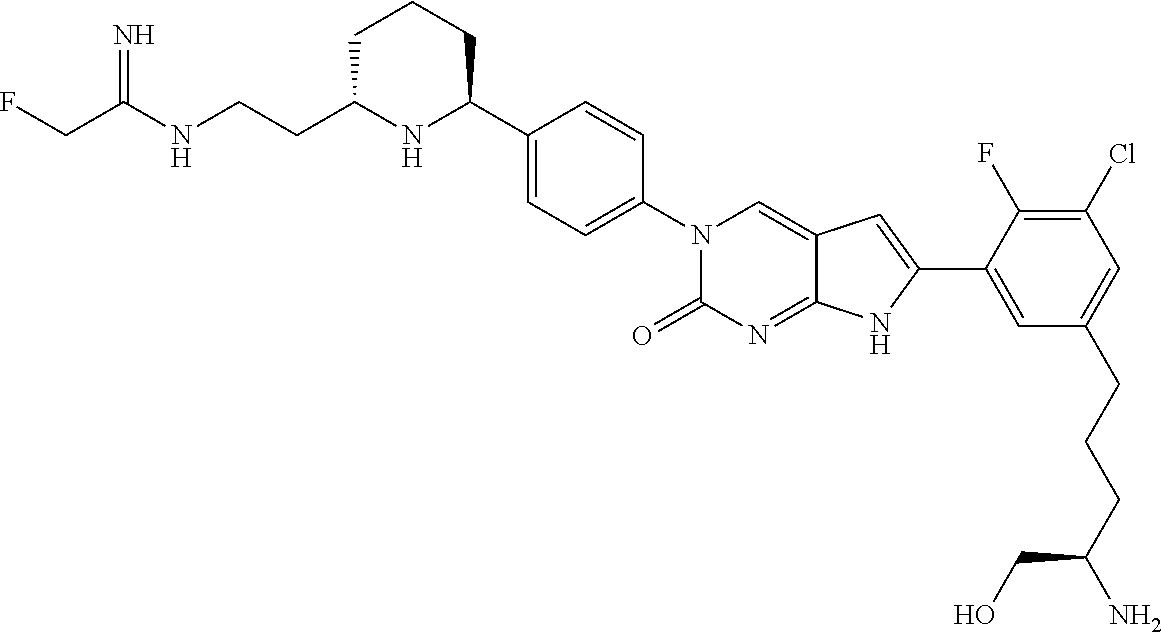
C1(C2=CC=C(N3C(=O)N=C4C(=C3)C=C(C3=CC(CCCC(N)CO)=CC(Cl)=C3F)N4)C=C2)NC(CCNC(CF)=N)CCC1
